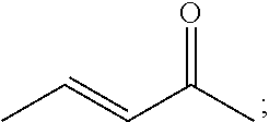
C(=CC(C)=O)C
